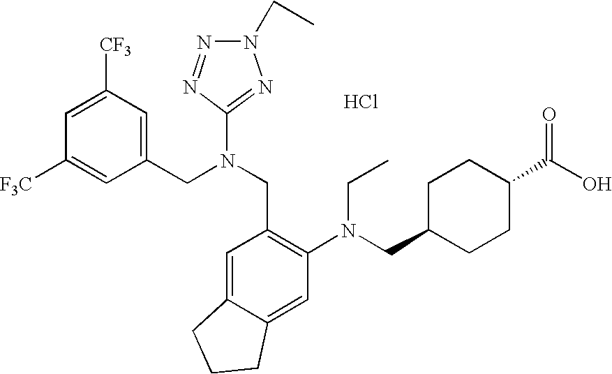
C1=C([CF3])C=C(CN(CC2=C(N(CC3CCC(C(O)=O)CC3)CC)C=C3C(=C2)CCC3)C2=NN(CC)N=N2)C=C1[F3C].Cl
